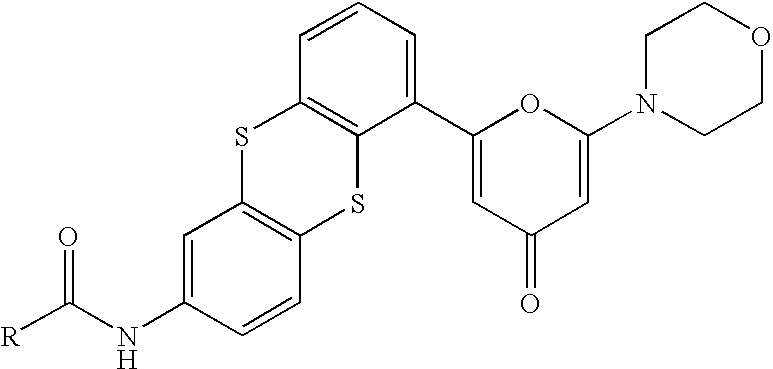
[R]C(NC1=CC2=C(C=C1)SC1=C(S2)C=CC=C1C1=CC(=O)C=C(N2CCOCC2)O1)=O
